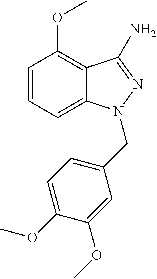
C12=C(OC)C=CC=C1N(CC1=CC=C(OC)C(OC)=C1)N=C2N
